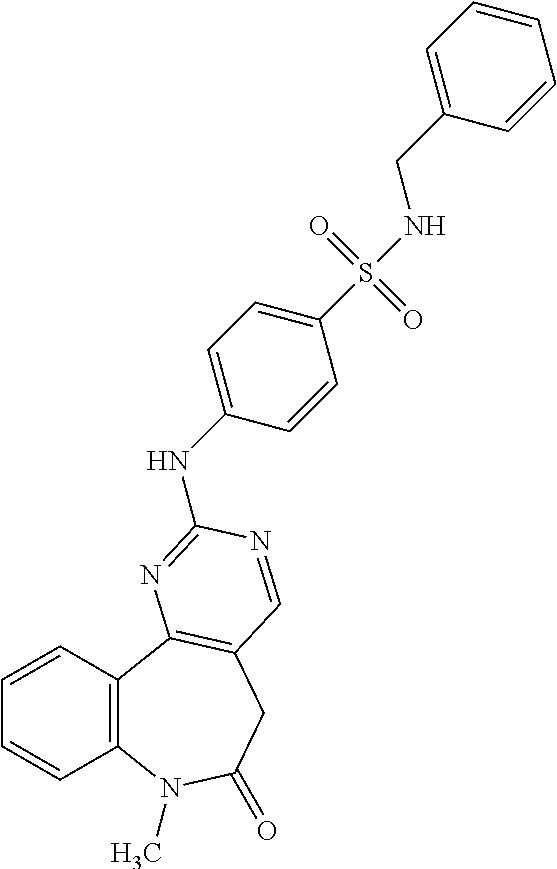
C1=CC2=C(C=C1)C1=C(CC(=O)N2C)C=NC(NC2=CC=C(S(=O)(=O)NCC3=CC=CC=C3)C=C2)=N1
